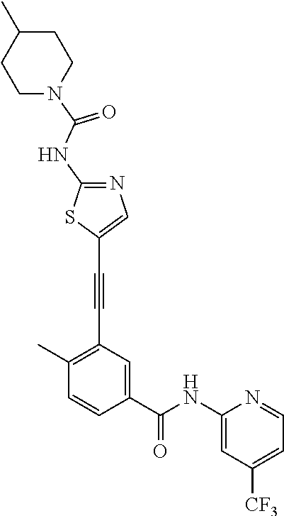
C1(C)=C(C#CC2=CN=C(NC(=O)N3CCC(C)CC3)S2)C=C(C(NC2=CC([CF3])=CC=N2)=O)C=C1
